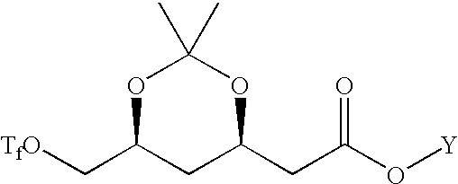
[TfO]CC1CC(CC(=O)O[Y])OC(C)(C)O1
